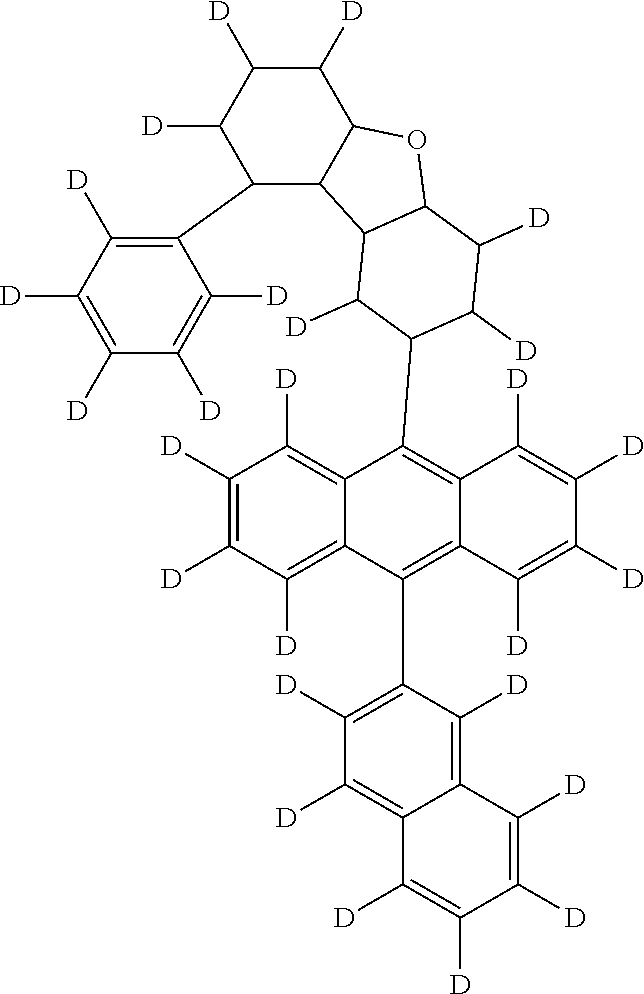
C12=C([D])C([D])=C([D])C([D])=C1C(C1=C([D])C([D])=C3C(=C1[D])C([D])=C([D])C([D])=C3[D])=C1C(=C2C2C([D])C3C4C(C5=C([D])C([D])=C([D])C([D])=C5[D])C([D])C([D])C([D])C4OC3C([D])C2[D])C([D])=C([D])C([D])=C1[D]
